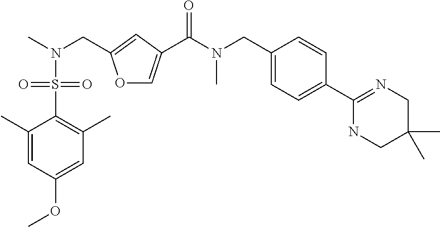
O1C=C(C(N(CC2=CC=C(C3=NCC(C)(C)CN3)C=C2)C)=O)C=C1CN(C)S(C1=C(C)C=C(OC)C=C1C)(=O)=O
